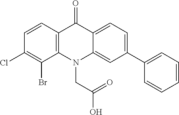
C12=C(N(CC(=O)O)C3=CC(C4=CC=CC=C4)=CC=C3C1=O)C(Br)=C(Cl)C=C2
